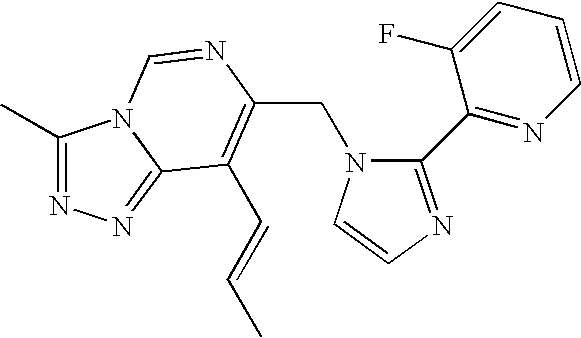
C(N1C(C2=NC=CC=C2F)=NC=C1)C1=C(C=CC)C2=NN=C(C)N2C=N1
